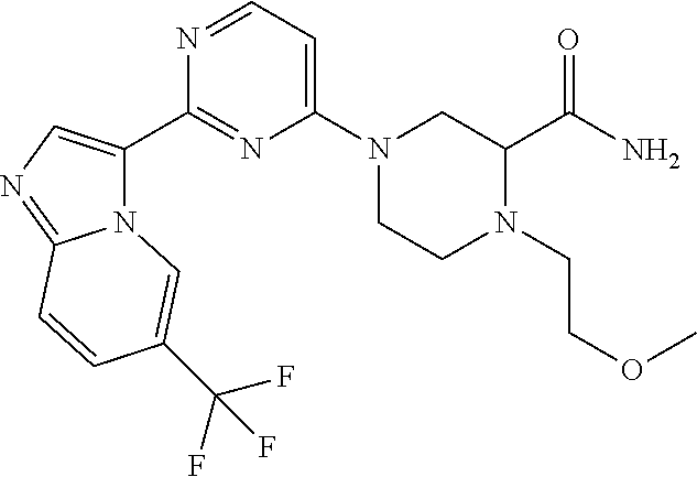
C1(C(=O)N)CN(C2=CC=NC(C3=CN=C4N3C=C(C(F)(F)F)C=C4)=N2)CCN1CCOC
